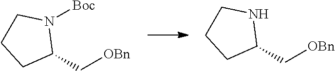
C1(C[OBn])N([Boc])CCC1.C1(C[OBn])NCCC1
